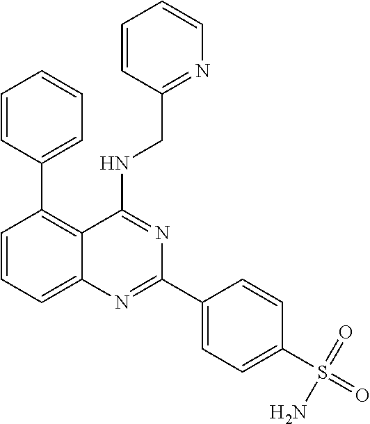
C1=CC=C2C(=C1C1=CC=CC=C1)C(NCC1=NC=CC=C1)=NC(C1=CC=C(S(=O)(=O)N)C=C1)=N2
